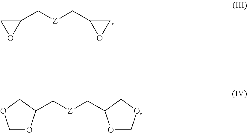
C1C(C[Z]CC2CO2)O1.C1OC(C[Z]CC2OCOC2)CO1
